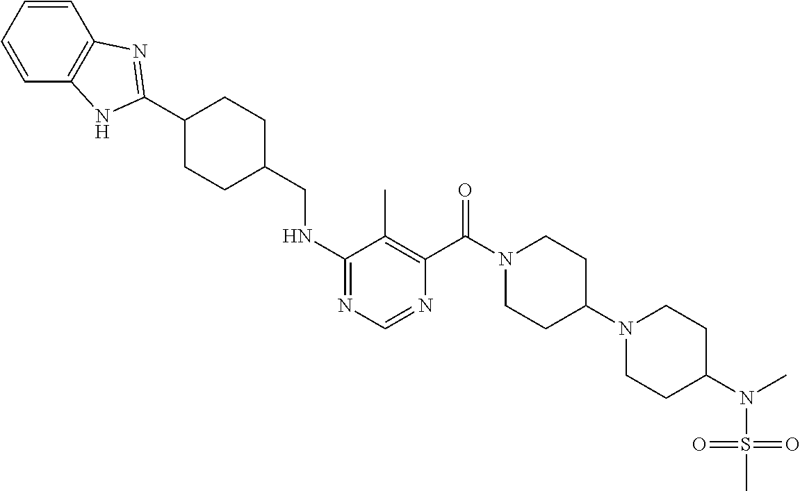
C1(NCC2CCC(C3=NC4=C(C=CC=C4)N3)CC2)=NC=NC(C(N2CCC(N3CCC(N(C)S(=O)(=O)C)CC3)CC2)=O)=C1C
